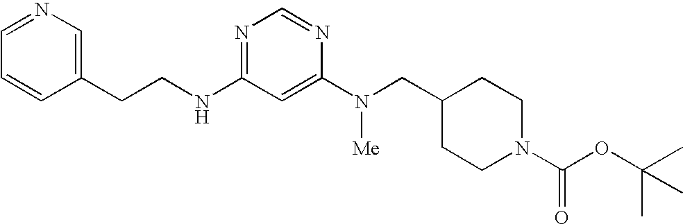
C(NC1=NC=NC(N([Me])CC2CCN(C(OC(C)(C)C)=O)CC2)=C1)CC1=CN=CC=C1
